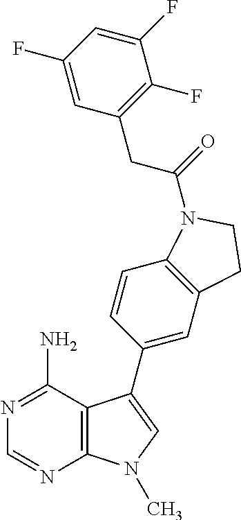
N1=C(N)C2=C(N=C1)N(C)C=C2C1=CC2=C(C=C1)N(C(=O)CC1=C(F)C(F)=CC(F)=C1)CC2
